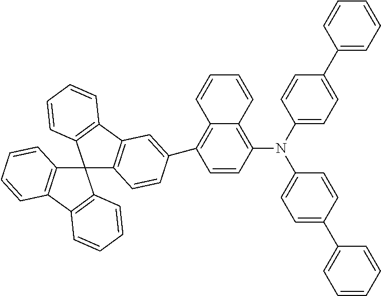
C1(N(C2=CC=C(C3=CC=CC=C3)C=C2)C2=C3C(=C(C4=CC5=C(C6(C7=C(C8=C6C=CC=C8)C=CC=C7)C6=C5C=CC=C6)C=C4)C=C2)C=CC=C3)=CC=C(C2=CC=CC=C2)C=C1
